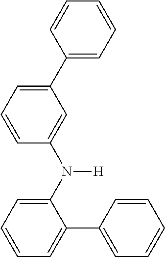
C1=C(C2=CC=CC=C2)C=C(N(C2=CC=CC=C2C2=CC=CC=C2)[H])C=C1
